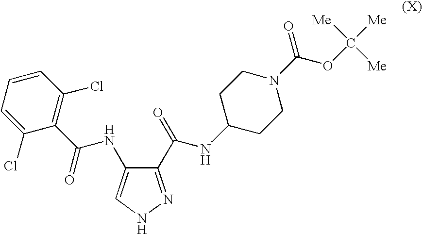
C1(C(NC2CCN(C(=O)OC([Me])([Me])[Me])CC2)=O)=NNC=C1NC(C1=C(Cl)C=CC=C1Cl)=O
